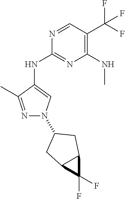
N1=CC(C(F)(F)F)=C(NC)N=C1NC1=CN(C2CC3C(F)(F)C3C2)N=C1C
